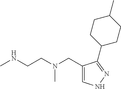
CNCCN(CC1=CNN=C1C1CCC(C)CC1)C
